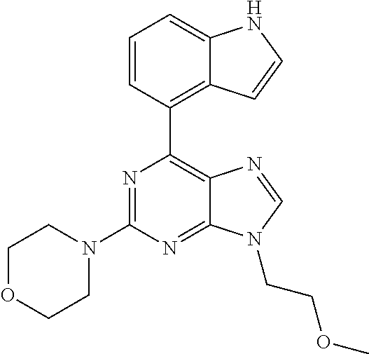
N1=C(N2CCOCC2)N=C2C(=C1C1=C3C(=CC=C1)NC=C3)N=CN2CCOC
